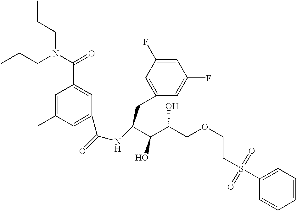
CCCN(C(=O)C1=CC(C(NC(CC2=CC(F)=CC(F)=C2)C(C(COCCS(C2=CC=CC=C2)(=O)=O)O)O)=O)=CC(C)=C1)CCC
